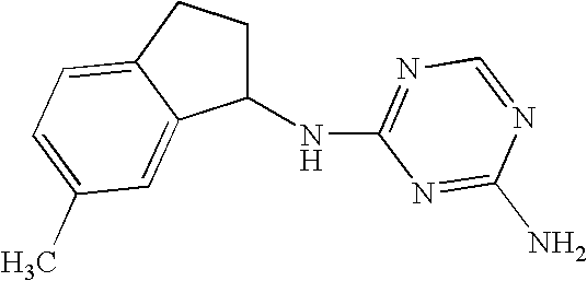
C1(NC2=NC=NC(N)=N2)CCC2=CC=C(C)C=C12
